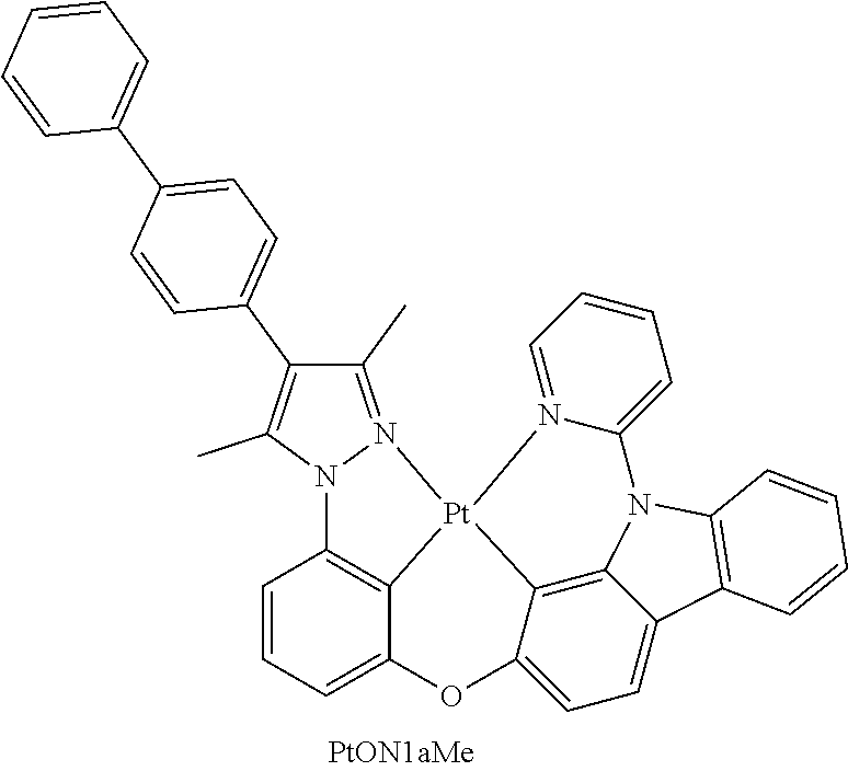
C1(C)=N2N(C(C)=C1C1=CC=C(C3=CC=CC=C3)C=C1)C1=C3C(=CC=C1)OC1=CC=C4C5=C1[Pt]23N1=CC=CC=C1N5C1=C4C=CC=C1
